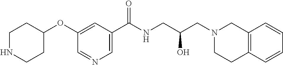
C(NCC(CN1CC2=C(CC1)C=CC=C2)O)(=O)C1=CN=CC(OC2CCNCC2)=C1
